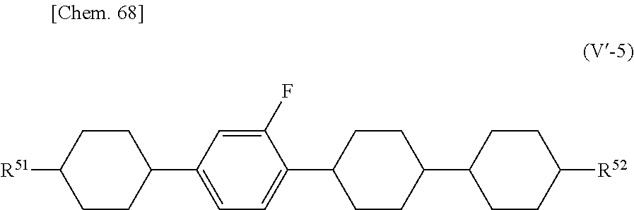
C1(F)=CC(C2CCC([R51])CC2)=CC=C1C1CCC(C2CCC([R52])CC2)CC1
